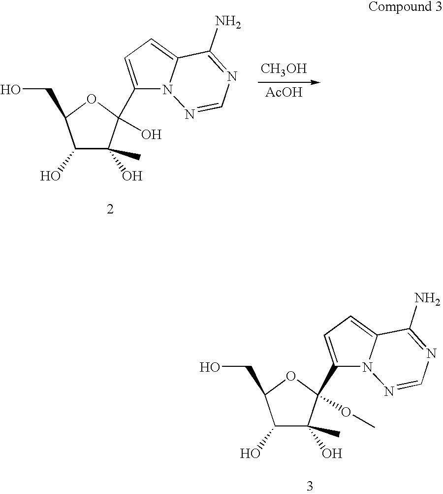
C1(O)C(O)(C)C(C2=CC=C3N2N=CN=C3N)(O)OC1CO.[CH3OH].[AcOH].C1(O)C(O)(C)C(C2=CC=C3N2N=CN=C3N)(OC)OC1CO
